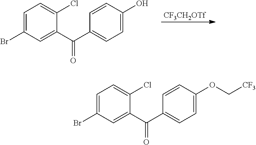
C1=C(Br)C=C(C(C2=CC=C(OC[CF3])C=C2)=O)C(Cl)=C1.[CF3CH2OTf].C1=C(Br)C=C(C(C2=CC=C(O)C=C2)=O)C(Cl)=C1
